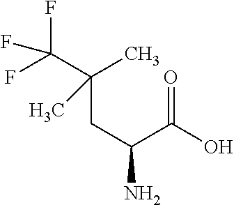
C(CC(C(=O)O)N)(C)(C(F)(F)F)C
